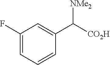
C1(F)=CC=CC(C([CO2H])[NMe2])=C1
